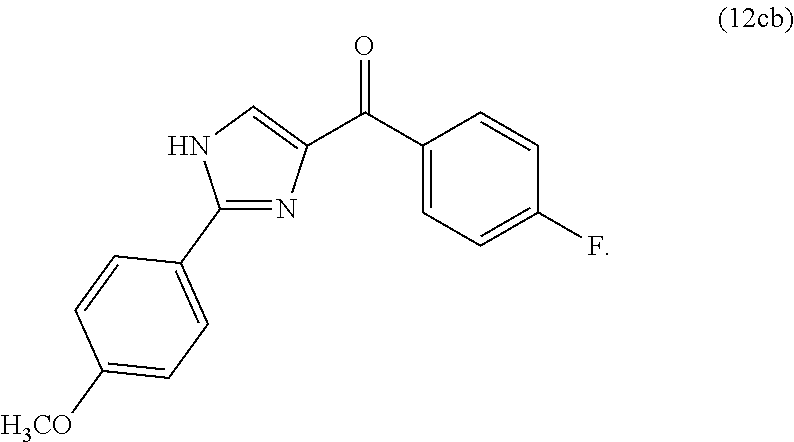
C1(C(=O)C2=CNC(C3=CC=C([H3CO])C=C3)=N2)=CC=C(F)C=C1
